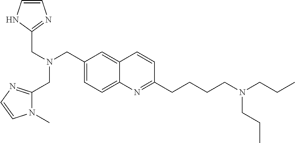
C(N(CC1=CC=C2C(=C1)C=CC(CCCCN(CCC)CCC)=N2)CC1=NC=CN1)C1=NC=CN1C
